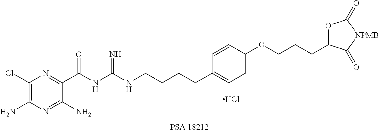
C1(Cl)=C(N)N=C(N)C(C(NC(NCCCCC2=CC=C(OCCCC3OC(=O)[NPMB]C3=O)C=C2)=N)=O)=N1.Cl
